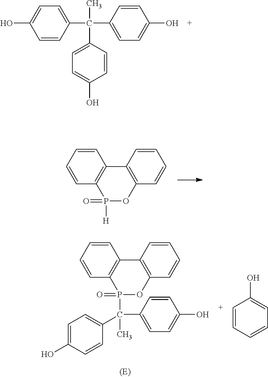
C1(O)=CC=C(C(C)(C2=CC=C(O)C=C2)C2=CC=C(O)C=C2)C=C1.C1=CC2=C(C=C1)C1=C(OP2([H])=O)C=CC=C1.C1=CC2=C(C=C1)C1=C(OP2(C(C2=CC=C(O)C=C2)(C)C2=CC=C(O)C=C2)=O)C=CC=C1.C1=CC=CC=C1O
